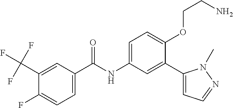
C1(C(F)(F)F)=CC(C(=O)NC2=CC=C(OCCN)C(C3=CC=NN3C)=C2)=CC=C1F
